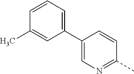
C1=CC=C(C2=CN=C(C)C=C2)C=C1C
